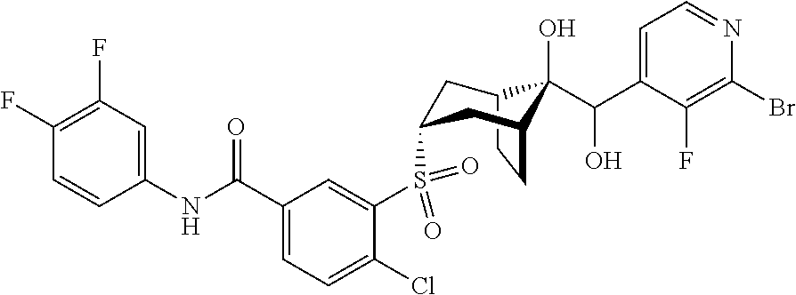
C12CCC(CC(S(C3=CC(C(NC4=CC(F)=C(F)C=C4)=O)=CC=C3Cl)(=O)=O)C1)C2(O)C(O)C1=CC=NC(Br)=C1F
